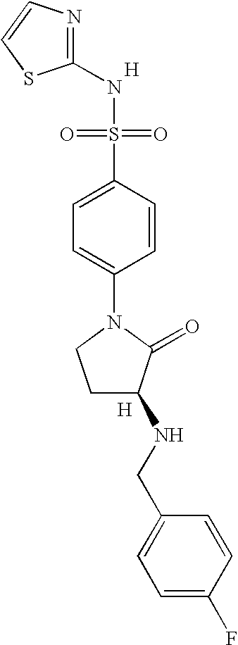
[H].N1=C(NS(=O)(=O)C2=CC=C(N3CCC(NCC4=CC=C(F)C=C4)C3=O)C=C2)SC=C1.[H]
